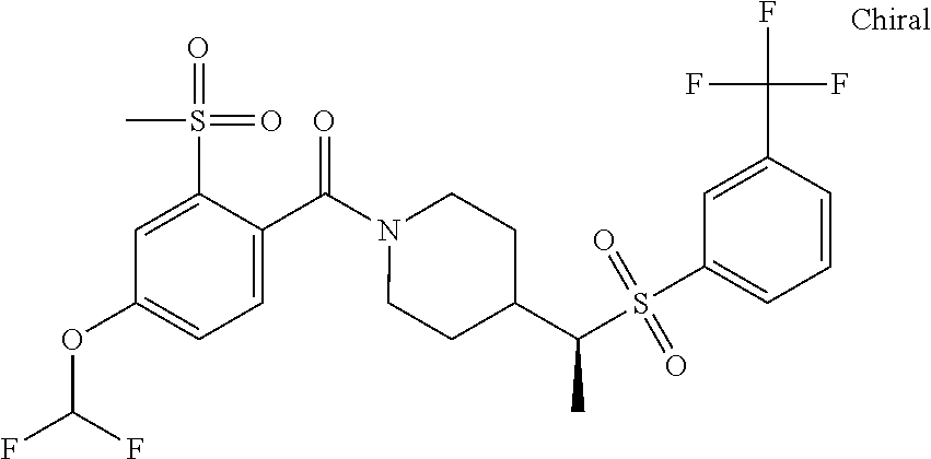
C1=C(S(=O)(=O)C)C(C(N2CCC(C(S(C3=CC=CC(C(F)(F)F)=C3)(=O)=O)C)CC2)=O)=CC=C1OC(F)F
